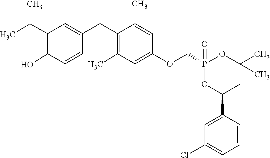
C1=C(CC2=C(C)C=C(OCP3(=O)OC(C)(C)CC(C4=CC(Cl)=CC=C4)O3)C=C2C)C=CC(O)=C1C(C)C
